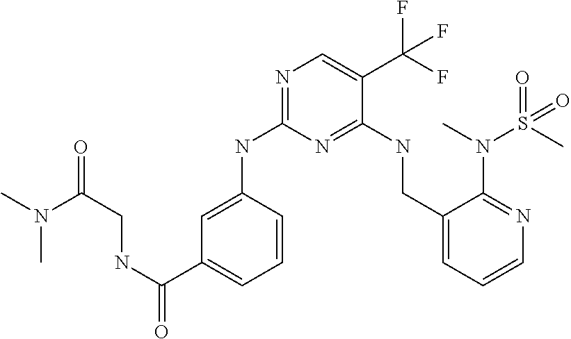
C1=CC(NC2=NC=C(C(F)(F)F)C(NCC3=CC=CN=C3N(S(C)(=O)=O)C)=N2)=CC(C(NCC(=O)N(C)C)=O)=C1
